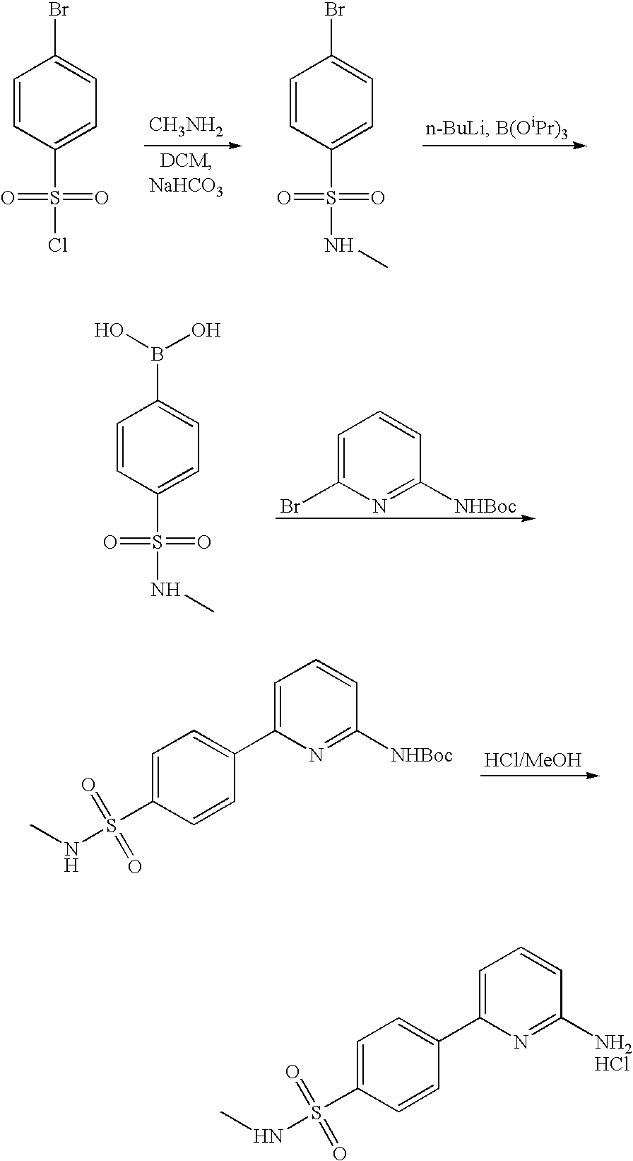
C1=C(Br)N=C([NHBoc])C=C1.C1=CC(S(NC)(=O)=O)=CC=C1B(O)O.C1=C(C2=CC=C(S(NC)(=O)=O)C=C2)N=C([NHBoc])C=C1.[CH3NH2].C1=CC(S(Cl)(=O)=O)=CC=C1Br.C1=CC(S(NC)(=O)=O)=CC=C1Br.C1=C(C2=CC=C(S(NC)(=O)=O)C=C2)N=C([NH2HCl])C=C1
